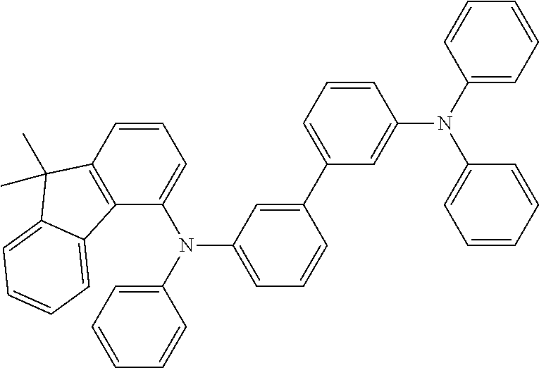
C12=C(C=CC=C1N(C1=CC=CC=C1)C1=CC=CC(C3=CC=CC(N(C4=CC=CC=C4)C4=CC=CC=C4)=C3)=C1)C(C)(C)C1=CC=CC=C21
